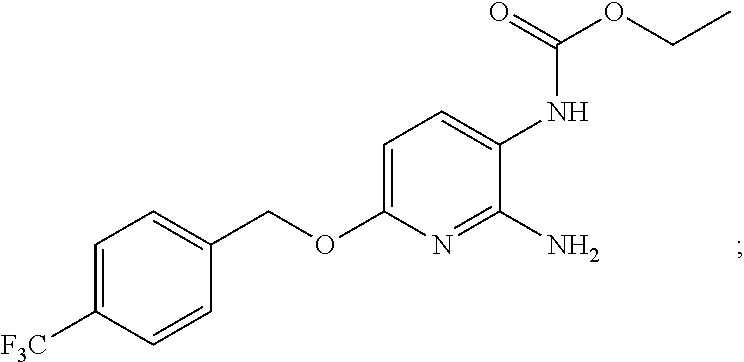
C1=C([F3C])C=CC(COC2=CC=C(NC(OCC)=O)C(N)=N2)=C1
